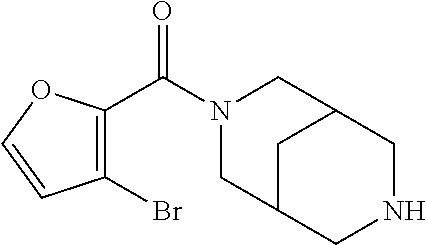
N1(C(C2=C(Br)C=CO2)=O)CC2CNCC(C1)C2
